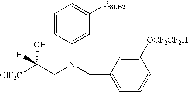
C1=CC(N(CC2=CC=CC([OCF2CF2H])=C2)CC([ClF2C])(O)[H])=CC([RSUB2])=C1
